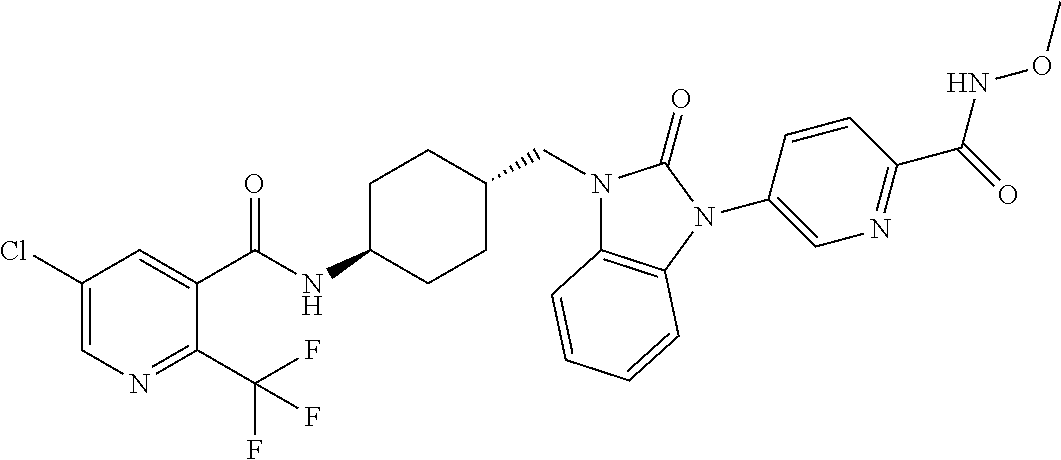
C1(Cl)=CN=C(C(F)(F)F)C(C(NC2CCC(CN3C4=C(N(C5=CN=C(C(=O)NOC)C=C5)C3=O)C=CC=C4)CC2)=O)=C1
